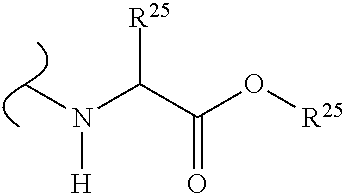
C(C(O[R25])=O)(N(C)[H])[R25]
